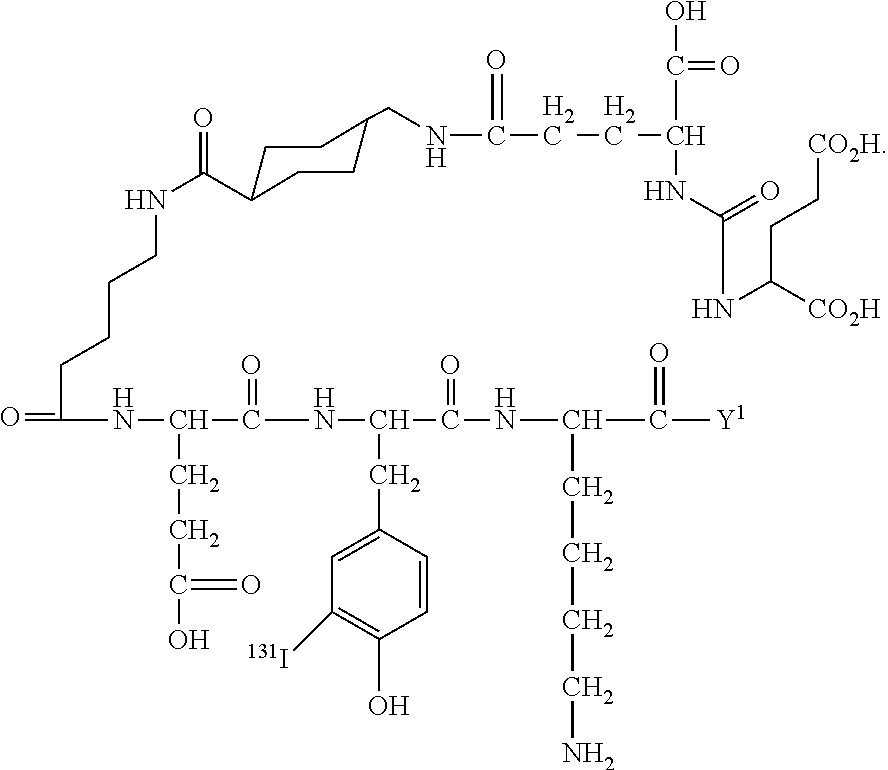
C(NC(C(=O)NC(CC1=CC([131I])=C(O)C=C1)C(=O)NC(CCCCN)C(=O)[Y1])CCC(=O)O)(=O)CCCCNC(=O)C1CCC(CNC(=O)CCC(C(=O)O)NC(NC([CO2H])CC[CO2H])=O)CC1
